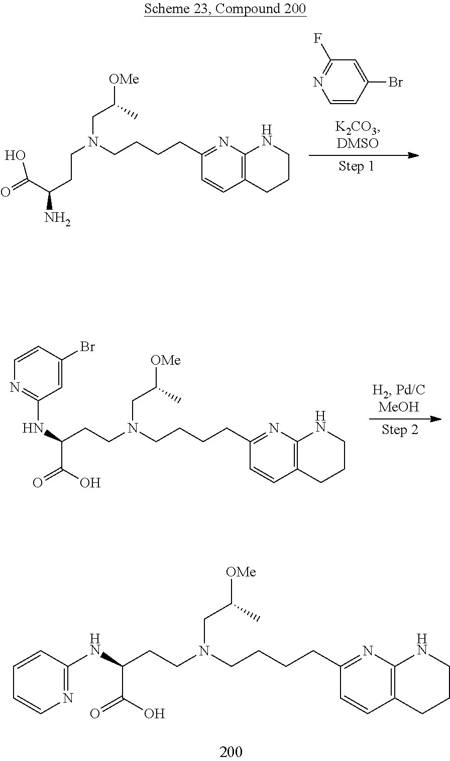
C1(F)=NC=CC(Br)=C1.N1=C(CCCCN(CCC(C(O)=O)N)CC([OMe])C)C=CC2=C1NCCC2.N1=C(CCCCN(CCC(NC2=NC=CC(Br)=C2)C(O)=O)CC([OMe])C)C=CC2=C1NCCC2.N1=C(CCCCN(CCC(NC2=NC=CC=C2)C(O)=O)CC([OMe])C)C=CC2=C1NCCC2
